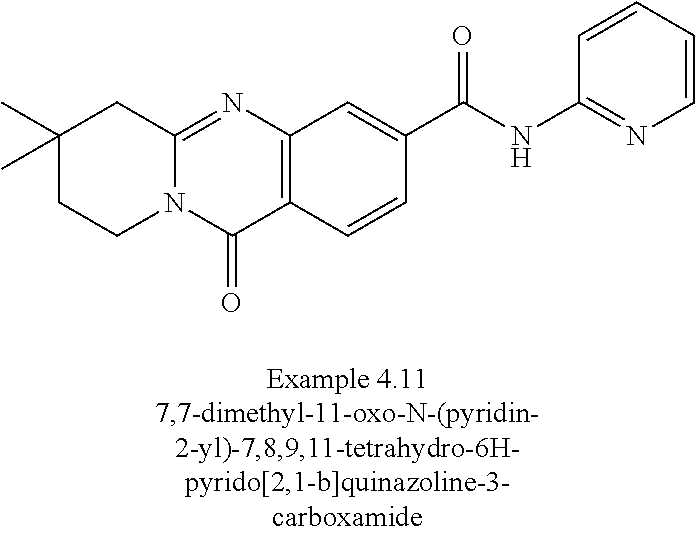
N12C(=NC3=C(C1=O)C=CC(C(NC1=NC=CC=C1)=O)=C3)CC(C)(C)CC2
